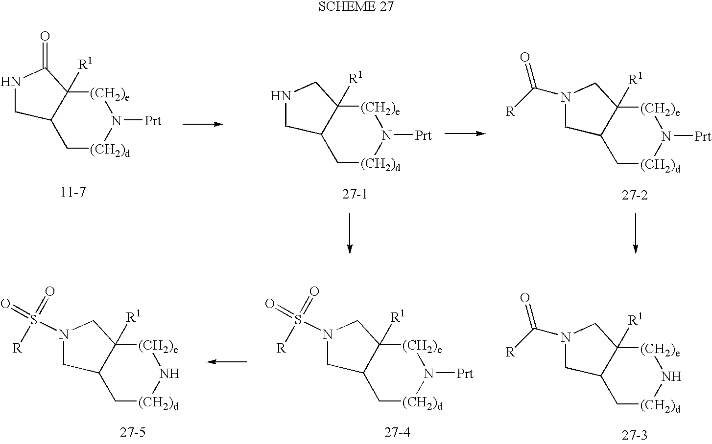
C12C[(CH2)d]N([Prt])[(CH2)e]C1([R1])C(=O)NC2.C12C[(CH2)d]N([Prt])[(CH2)e]C1([R1])CNC2.C12C[(CH2)d]N([Prt])[(CH2)e]C1([R1])CN(C([R])=O)C2.C12C[(CH2)d]N[(CH2)e]C1([R1])CN(C([R])=O)C2.C12C[(CH2)d]N([Prt])[(CH2)e]C1([R1])CN(S([R])(=O)=O)C2.C12C[(CH2)d]N[(CH2)e]C1([R1])CN(S([R])(=O)=O)C2
